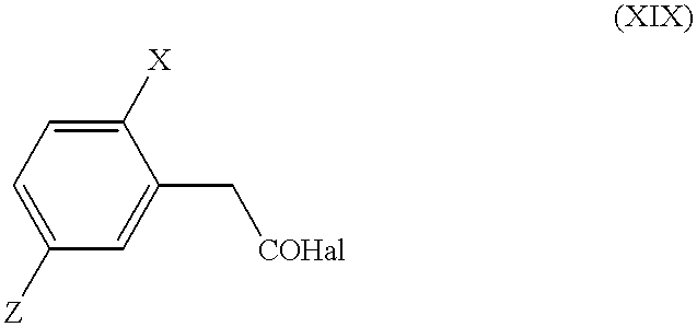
C1([Z])=CC=C([X])C(C[COHal])=C1
